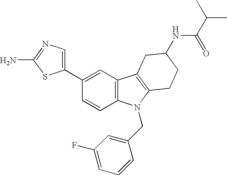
C1(C2=CN=C(N)S2)=CC2=C(C=C1)N(CC1=CC(F)=CC=C1)C1=C2CC(NC(=O)C(C)C)CC1
